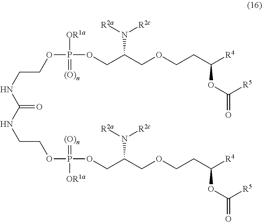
O(P(OCC(COCCC([R4])OC(=O)[R5])N([R2a])[R2c])(=[(O)n])[OR1a])CCNC(NCCOP(=[(O)n])(OCC(COCCC([R4])OC(=O)[R5])N([R2a])[R2c])[OR1a])=O
